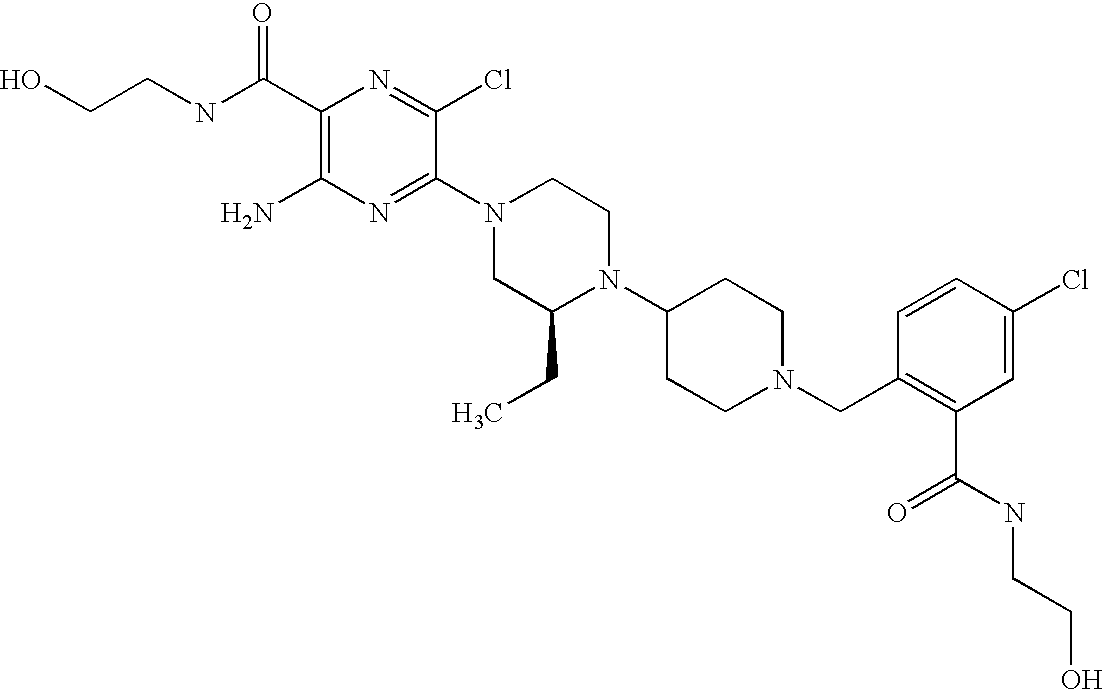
C1(C(NCCO)=O)=C(N)N=C(N2CC(CC)N(C3CCN(CC4=C(C(NCCO)=O)C=C(Cl)C=C4)CC3)CC2)C(Cl)=N1
